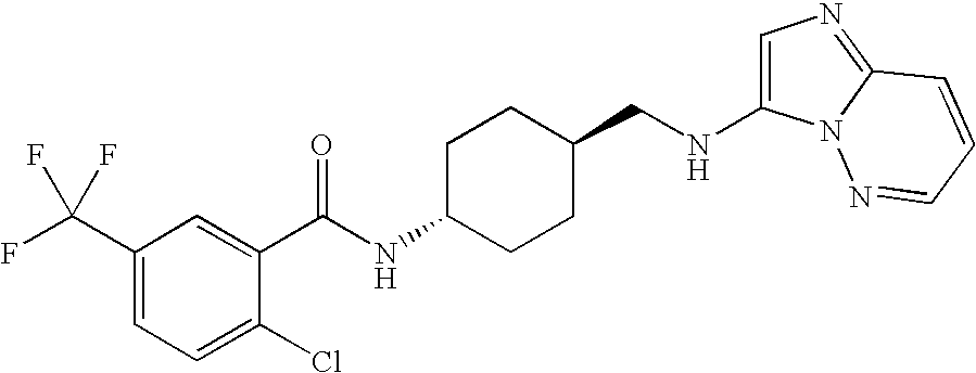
C1=C(NCC2CCC(NC(=O)C3=CC(C(F)(F)F)=CC=C3Cl)CC2)N2C(=N1)C=CC=N2
